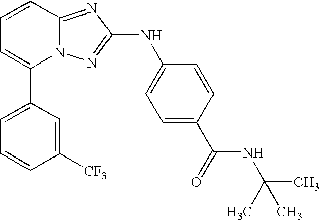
C1(C2=CC=CC3=NC(NC4=CC=C(C(=O)NC(C)(C)C)C=C4)=NN23)=CC=CC([CF3])=C1
